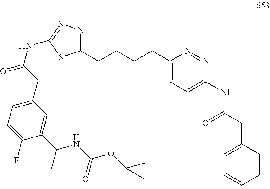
C1(CCCCC2=CC=C(NC(=O)CC3=CC=CC=C3)N=N2)=NN=C(NC(=O)CC2=CC=C(F)C(C(C)NC(OC(C)(C)C)=O)=C2)S1
